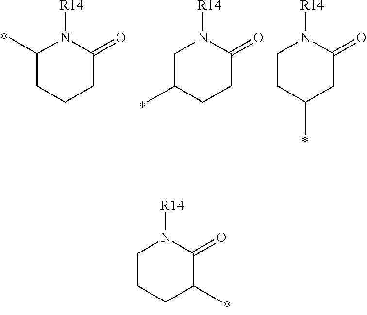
C1CCC(C)C(=O)N1[R14].C1(C)CCCC(=O)N1[R14].C1C(C)CCC(=O)N1[R14].C1CC(C)CC(=O)N1[R14]
